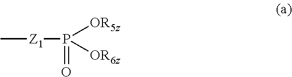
C[Z1]P(=O)([OR5z])[OR6z]
